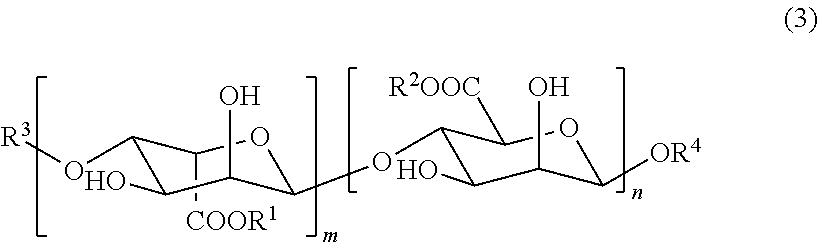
C1([COOR1])C(O[R3])C(O)C(O)C(OC2C(O)C(O)C([OR4])OC2[R2OOC])O1
